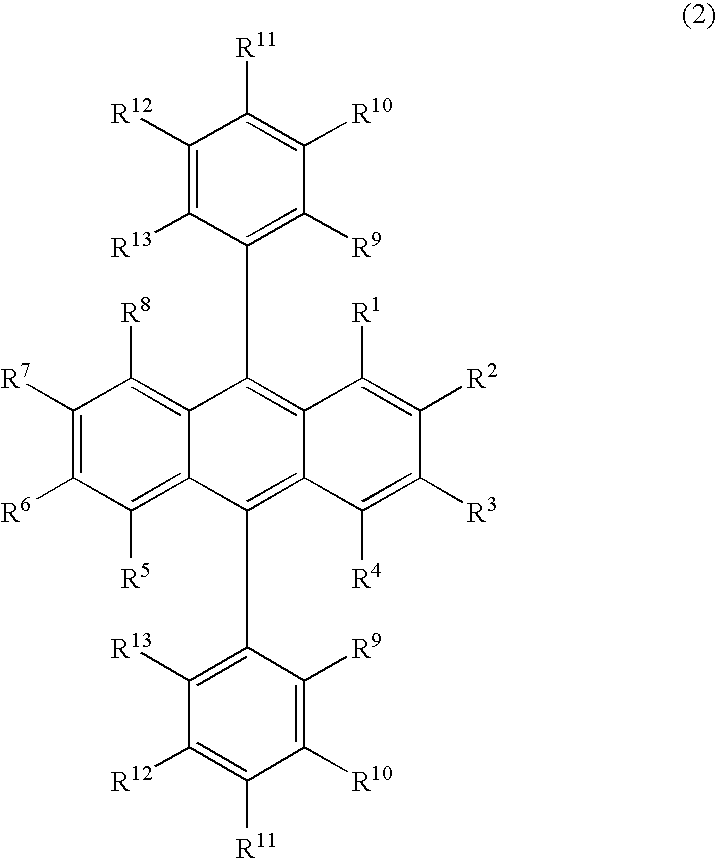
C1([R12])=C([R13])C(C2=C3C(=C(C4=C([R13])C([R12])=C([R11])C([R10])=C4[R9])C4=C([R5])C([R6])=C([R7])C([R8])=C24)C([R4])=C([R3])C([R2])=C3[R1])=C([R9])C([R10])=C1[R11]
